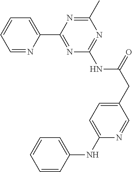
C1=NC(C2=NC(NC(CC3=CC=C(NC4=CC=CC=C4)N=C3)=O)=NC(C)=N2)=CC=C1
